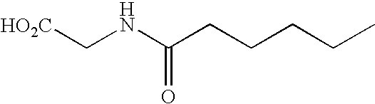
[HO2C]CNC(CCCCC)=O
